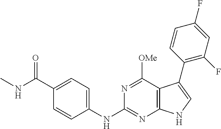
C1(C(NC)=O)=CC=C(NC2=NC3=C(C([OMe])=N2)C(C2=C(F)C=C(F)C=C2)=CN3)C=C1
